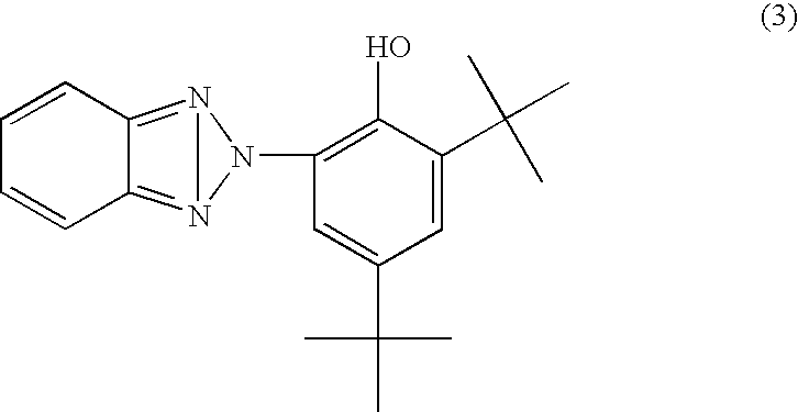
C1=CC2=N3N(=C2C=C1)N3C1=C(O)C(C(C)(C)C)=CC(C(C)(C)C)=C1
